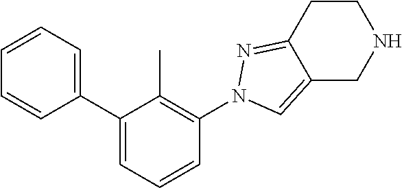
C1(C2=CC=CC(N3N=C4C(=C3)CNCC4)=C2C)=CC=CC=C1
